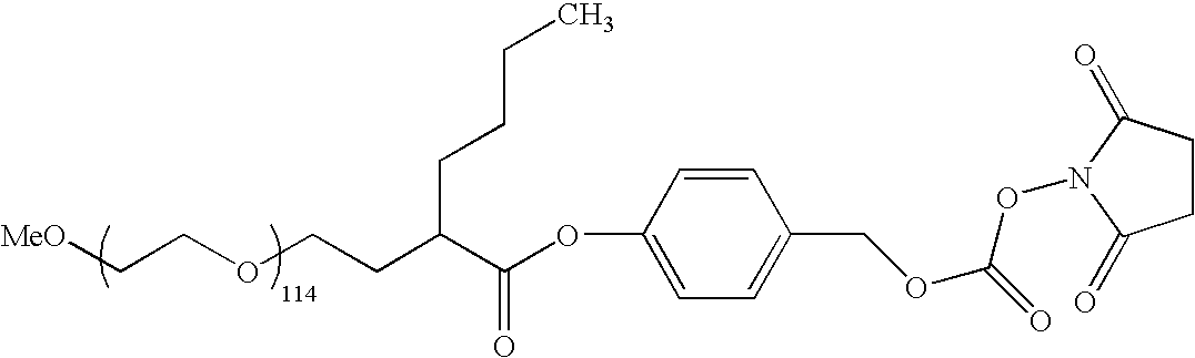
[MeO]CCOCCC(C(OC1=CC=C(COC(=O)ON2C(=O)CCC2=O)C=C1)=O)CCCC
